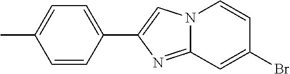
C1=CC(C2=CN3C(=N2)C=C(Br)C=C3)=CC=C1C
